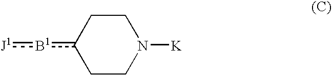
[J1]:[B1]c1CCN([K])CC1
